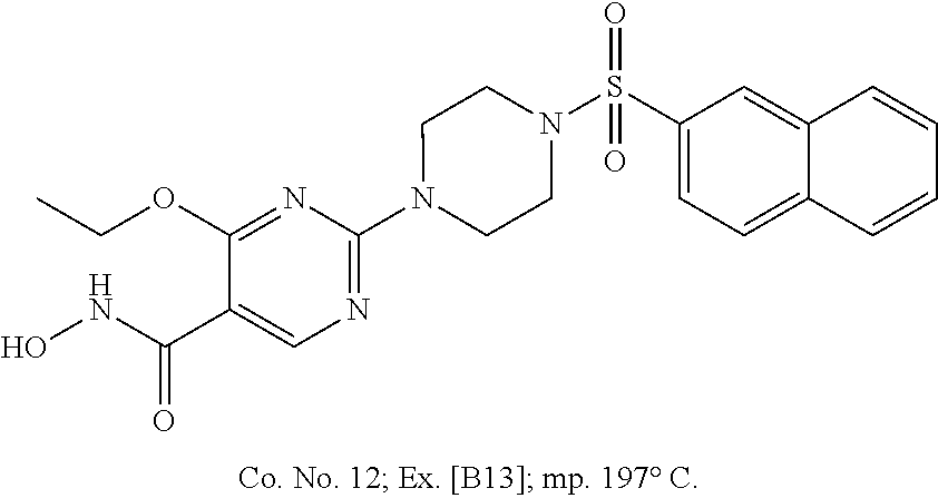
C1(OCC)=NC(N2CCN(S(C3=CC=C4C(=C3)C=CC=C4)(=O)=O)CC2)=NC=C1C(NO)=O
